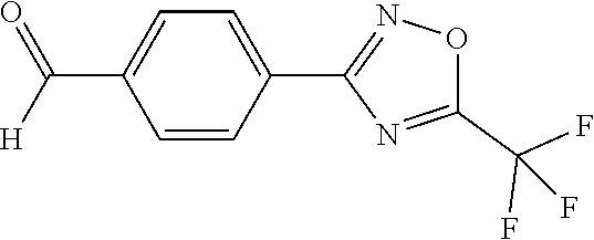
C1=CC(C2=NOC(C(F)(F)F)=N2)=CC=C1C(=O)[H]
